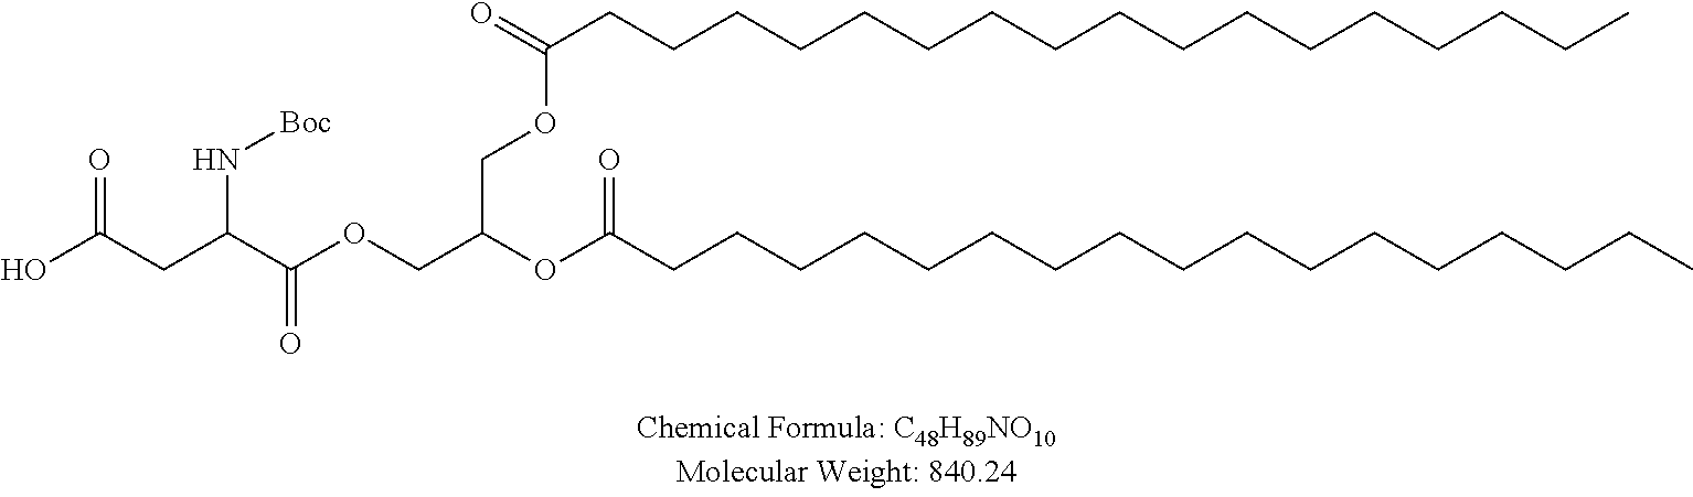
O=C(CCCCCCCCCCCCCCCCC)OCC(OC(CCCCCCCCCCCCCCCCC)=O)COC(C(CC(O)=O)N[Boc])=O
